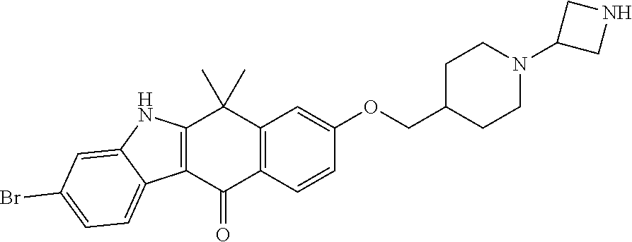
C12=C(C=CC(OCC3CCN(C4CNC4)CC3)=C1)C(=O)C1=C(C2(C)C)NC2=CC(Br)=CC=C12
